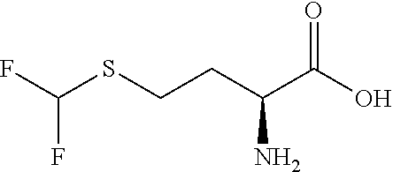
C(SCCC(C(O)=O)N)(F)F
